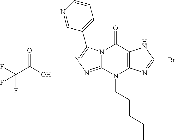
N12C(=NN=C1C1=CC=CN=C1)N(CCCCC)C1=C(C2=O)NC(Br)=N1.FC(C(O)=O)(F)F
